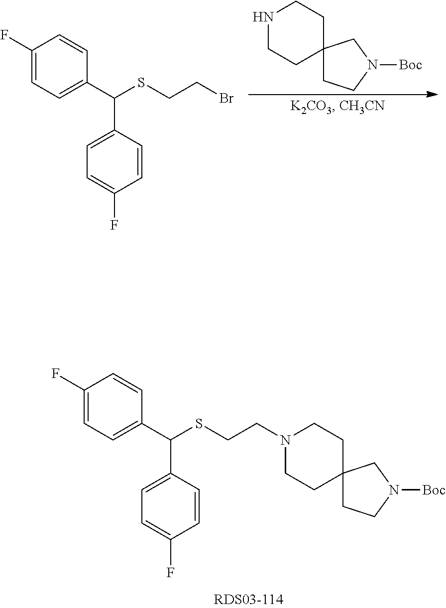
C1(F)=CC=C(C(C2=CC=C(F)C=C2)SCCN2CCC3(CC2)CCN([Boc])C3)C=C1.N1CCC2(CC1)CCN([Boc])C2.C1(F)=CC=C(C(C2=CC=C(F)C=C2)SCCBr)C=C1
